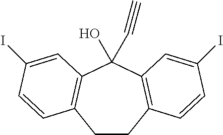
C12=C(C(O)(C#C)C3=C(C=CC(I)=C3)CC1)C=C(I)C=C2
